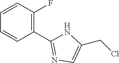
C1(C2=NC=C(CCl)N2)=C(F)C=CC=C1
